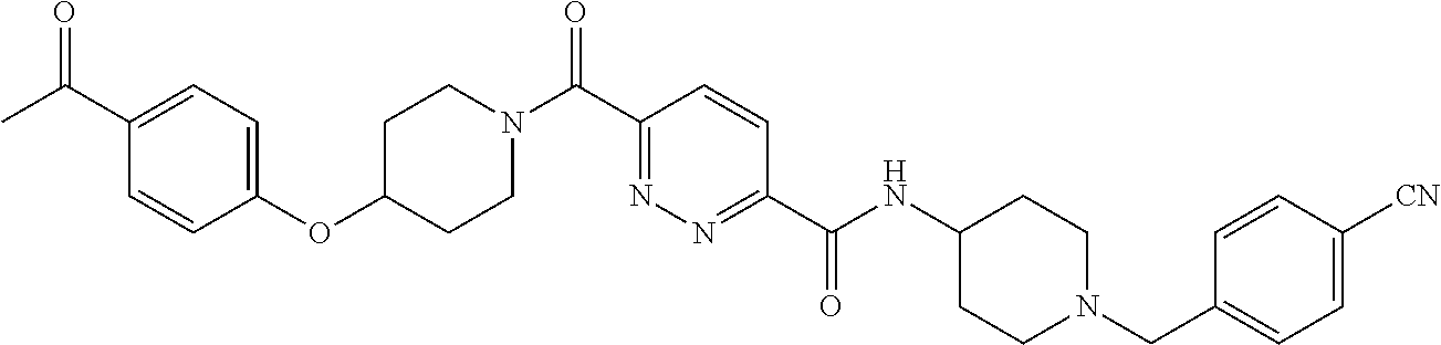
C1(C(C)=O)=CC=C(OC2CCN(C(C3=NN=C(C(NC4CCN(CC5=CC=C([CN])C=C5)CC4)=O)C=C3)=O)CC2)C=C1
